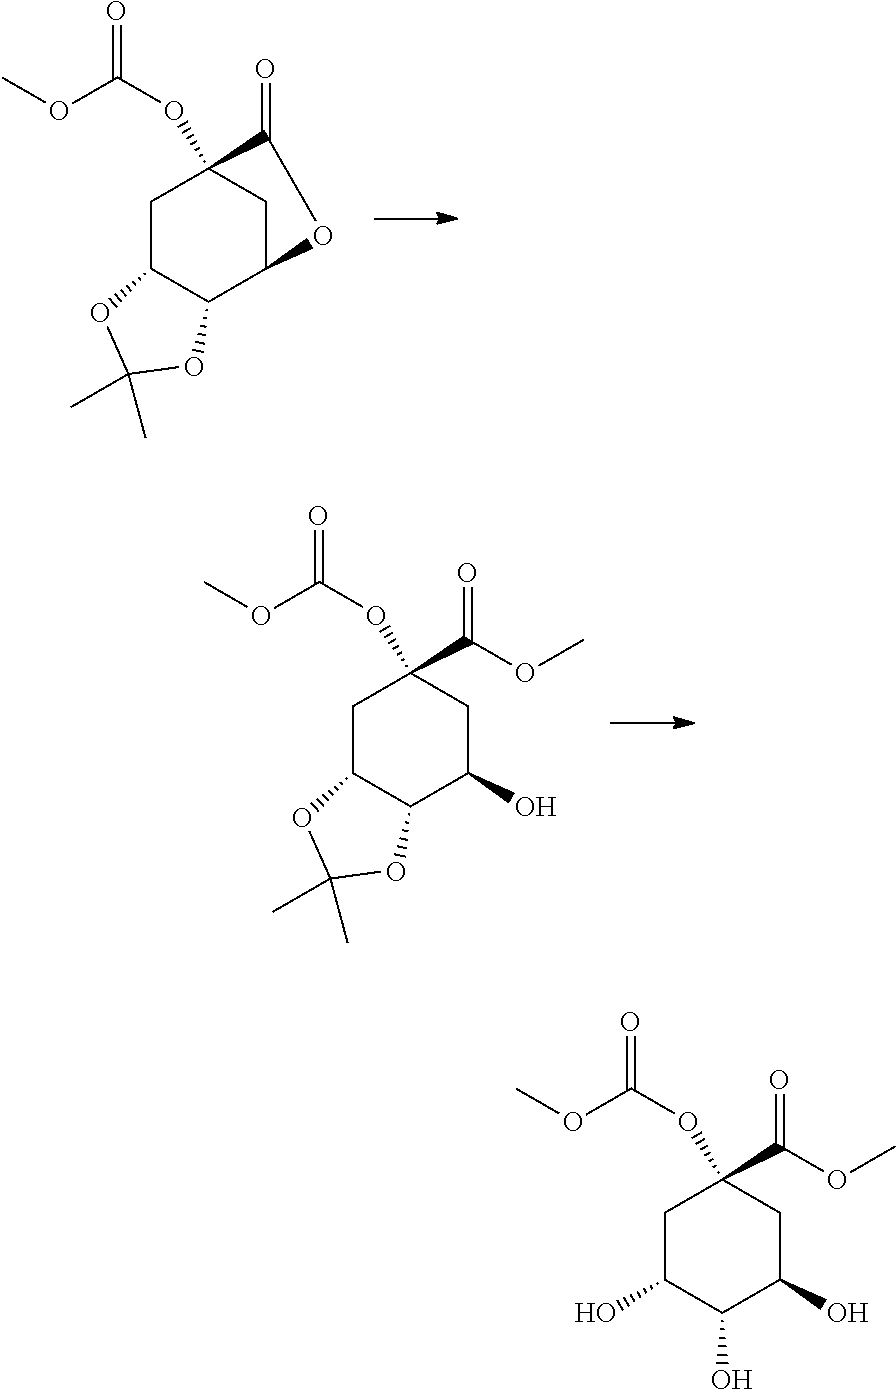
C1C2C(C3CC1(OC(=O)OC)C(=O)O3)OC(C)(C)O2.C1C2C(C(O)CC1(C(=O)OC)OC(=O)OC)OC(C)(C)O2.C1C(O)C(O)C(O)CC1(C(=O)OC)OC(=O)OC
